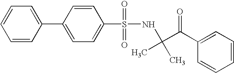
C1=C(C2=CC=CC=C2)C=CC(S(=O)(=O)NC(C(C2=CC=CC=C2)=O)(C)C)=C1
